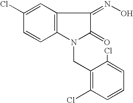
C1(Cl)=CC2=C(C=C1)N(CC1=C(Cl)C=CC=C1Cl)C(=O)C2=NO
